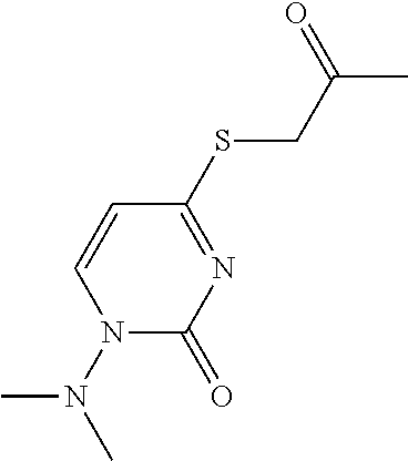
C1=CN(N(C)C)C(=O)N=C1SCC(C)=O
